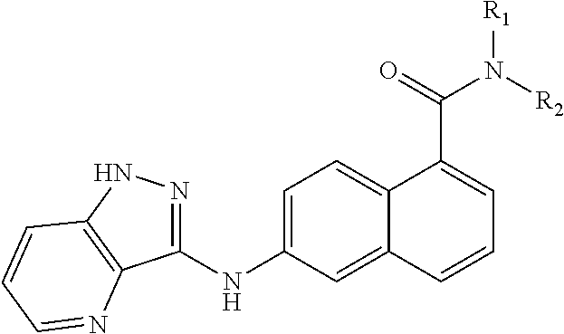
C1=C(NC2=NNC3=C2N=CC=C3)C=C2C(=C1)C(C(=O)N([R2])[R1])=CC=C2
